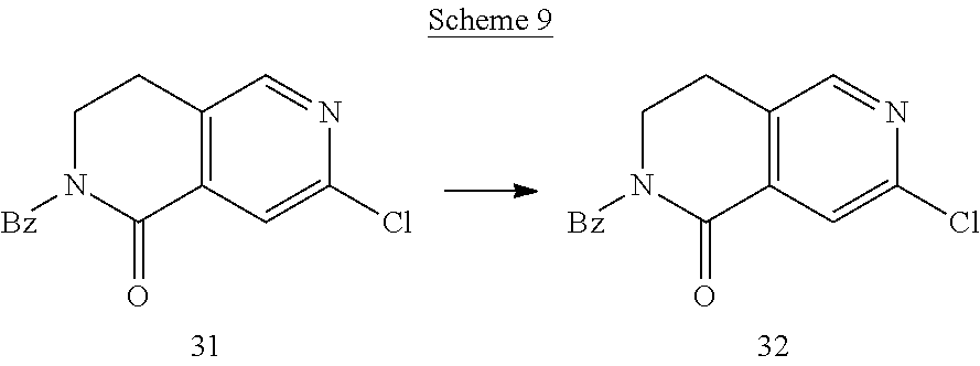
C1N([Bz])C(=O)C2=C(C1)C=NC(Cl)=C2.C1N([Bz])C(=O)C2=C(C1)C=NC(Cl)=C2
